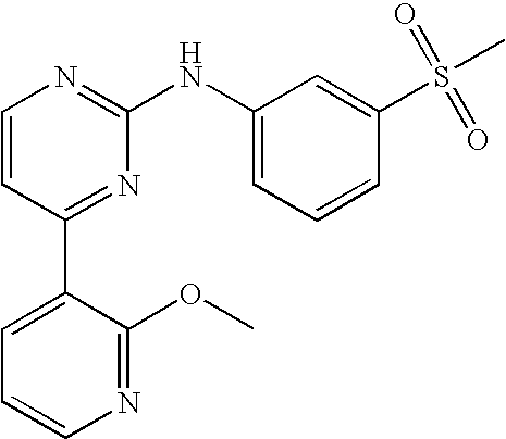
C1=CC(C2=CC=CN=C2OC)=NC(NC2=CC=CC(S(C)(=O)=O)=C2)=N1
